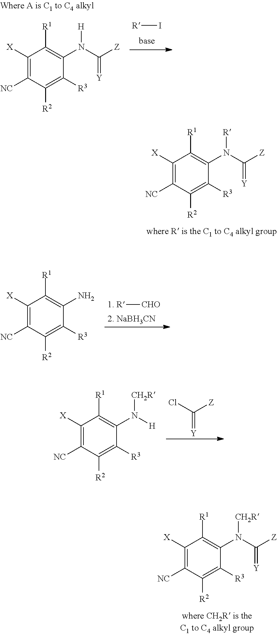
[R]I.C1([X])=C([NC])C([R2])=C([R3])C(N(C([Z])=[Y])[H])=C1[R1].C1([X])=C([NC])C([R2])=C([R3])C(N(C([Z])=[Y])[R])=C1[R1].[1. R][CHO].[2. NaBH3CN].C1([X])=C([NC])C([R2])=C([R3])C(N)=C1[R1].C(=[Y])(Cl)[Z].C1([X])=C([NC])C([R2])=C([R3])C(N([H])[CH2R])=C1[R1].C1([X])=C([NC])C([R2])=C([R3])C(N(C([Z])=[Y])[CH2R])=C1[R1]
